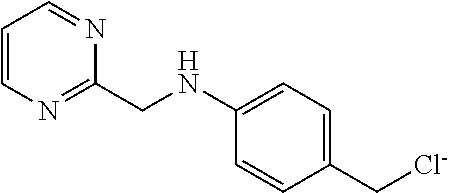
C1=CN=C(CNC2=CC=C(C[Cl-])C=C2)N=C1
